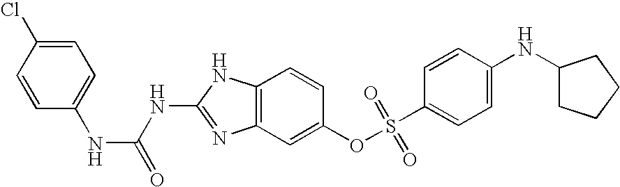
C12=C(C=C(OS(C3=CC=C(NC4CCCC4)C=C3)(=O)=O)C=C1)N=C(NC(=O)NC1=CC=C(Cl)C=C1)N2
